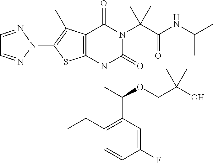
C12=C(N(CC(C3=C(CC)C=CC(F)=C3)OCC(O)(C)C)C(=O)N(C(C(NC(C)C)=O)(C)C)C1=O)SC(N1N=CC=N1)=C2C
